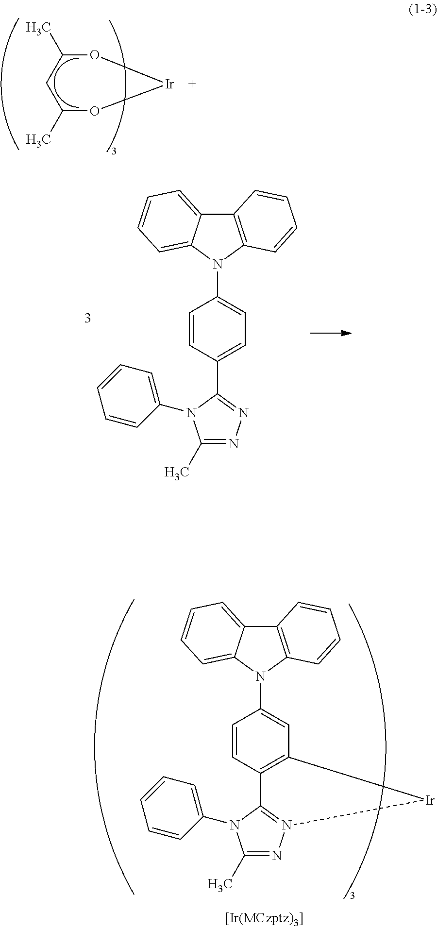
O1C(C)CC(C)O[Ir]1.C12=C(N(C3=CC=C(C4=NN=C(C)N4C4=CC=CC=C4)C=C3)C3=CC=CC=C13)C=CC=C2.C12=C(N(C3=CC4=C(C=C3)C3=N(N=C(C)N3C3=CC=CC=C3)[Ir]4)C3=CC=CC=C13)C=CC=C2
